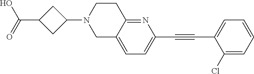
OC(C1CC(N2CC3=CC=C(C#CC4=CC=CC=C4Cl)N=C3CC2)C1)=O
